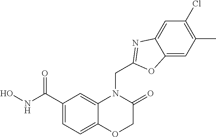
C1(C(NO)=O)=CC=C2C(=C1)N(CC1=NC3=CC(Cl)=C(C)C=C3O1)C(=O)CO2
